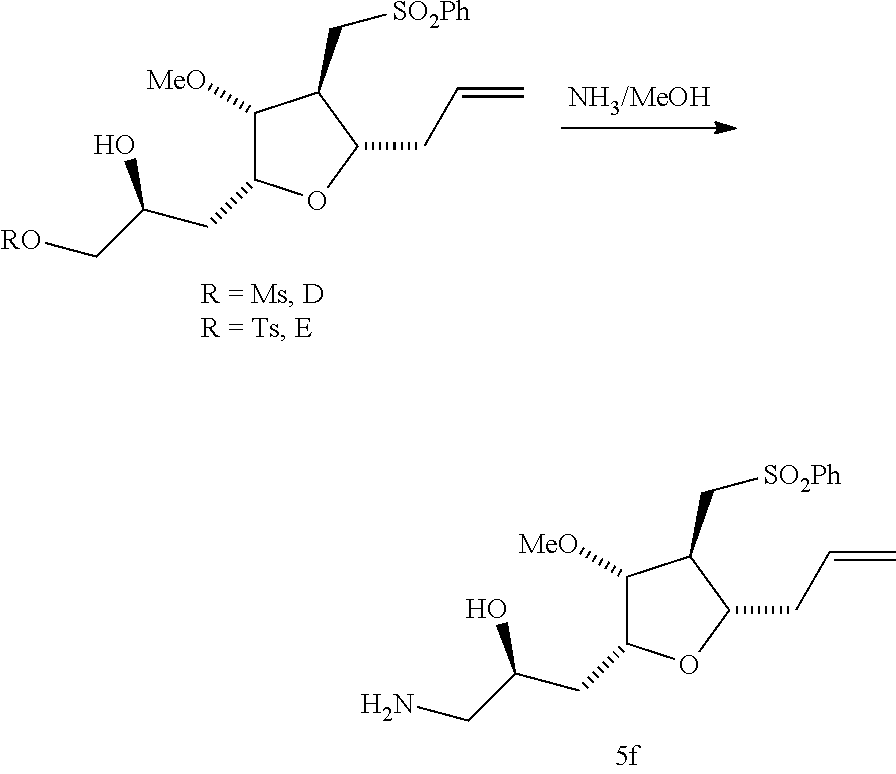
C1([MeO])C(CC(C[RO])O)OC(CC=C)C1C[SO2Ph].C1([MeO])C(CC(CN)O)OC(CC=C)C1C[SO2Ph]
